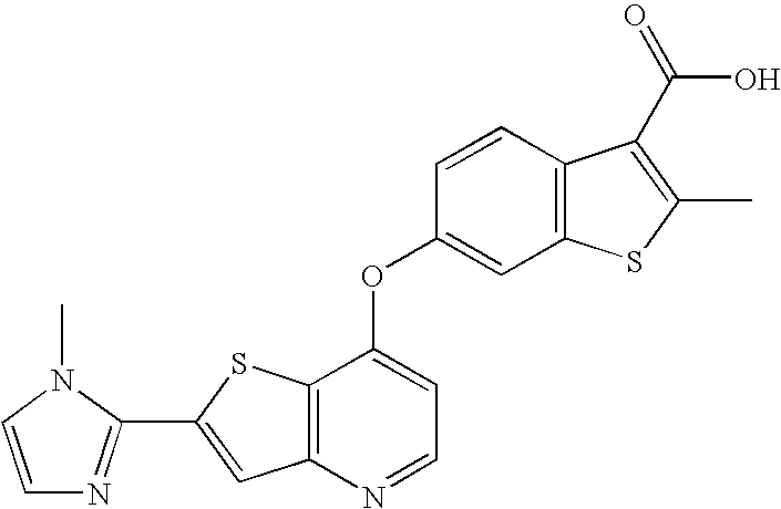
C12=C(N=CC=C1OC1=CC3=C(C=C1)C(C(=O)O)=C(C)S3)C=C(C1=NC=CN1C)S2
